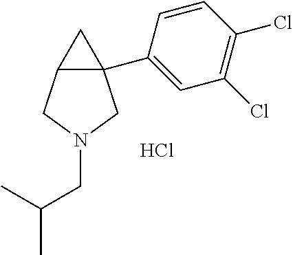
C12(C3=CC(Cl)=C(Cl)C=C3)C(CN(CC(C)C)C1)C2.Cl
